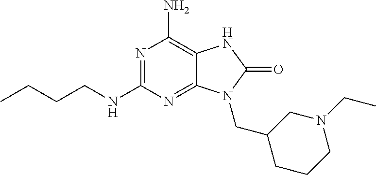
N1=C(NCCCC)N=C2C(=C1N)NC(=O)N2CC1CCCN(CC)C1
